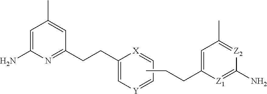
C1=C(N)N=C(CCC2=C[Y]=CC=[X]2)C=C1C.C(C1=CC(C)=[Z2]C(N)=[Z1]1)CC
